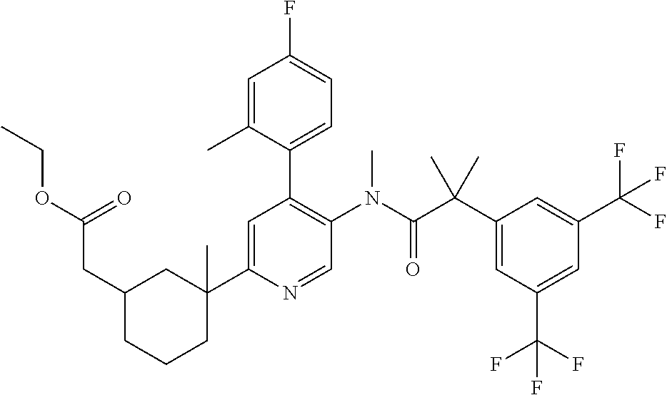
C1(CC(=O)OCC)CC(C2=CC(C3=CC=C(F)C=C3C)=C(N(C(C(C3=CC(C(F)(F)F)=CC(C(F)(F)F)=C3)(C)C)=O)C)C=N2)(C)CCC1
